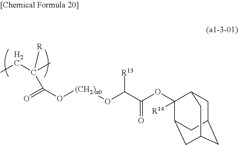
CCC(C)([R])C(=O)O[(CH2)a0]OC(C(OC1([R14])C2CC3CC(CC1C3)C2)=O)[R13]
